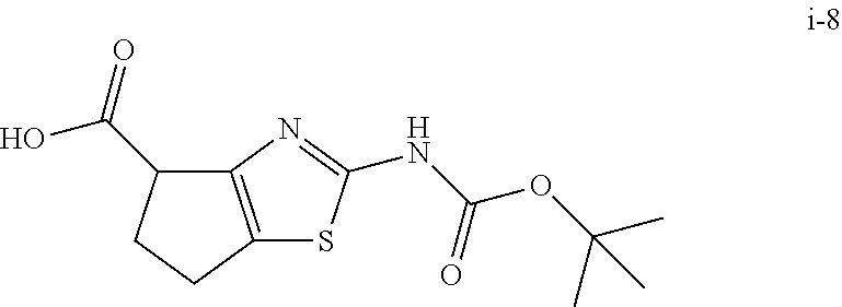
C12=C(N=C(NC(OC(C)(C)C)=O)S1)C(C(=O)O)CC2
